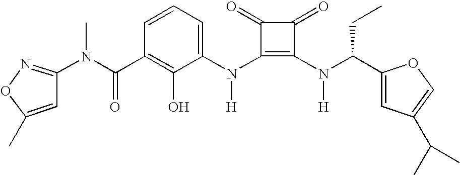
C1(N(C2=C(N(C(C3=CC(C(C)C)=CO3)CC)[H])C(=O)C2=O)[H])=CC=CC(C(N(C)C2=NOC(C)=C2)=O)=C1O
